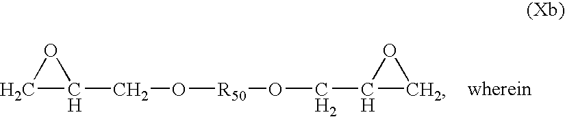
C1C(CO[R50]OCC2CO2)O1
